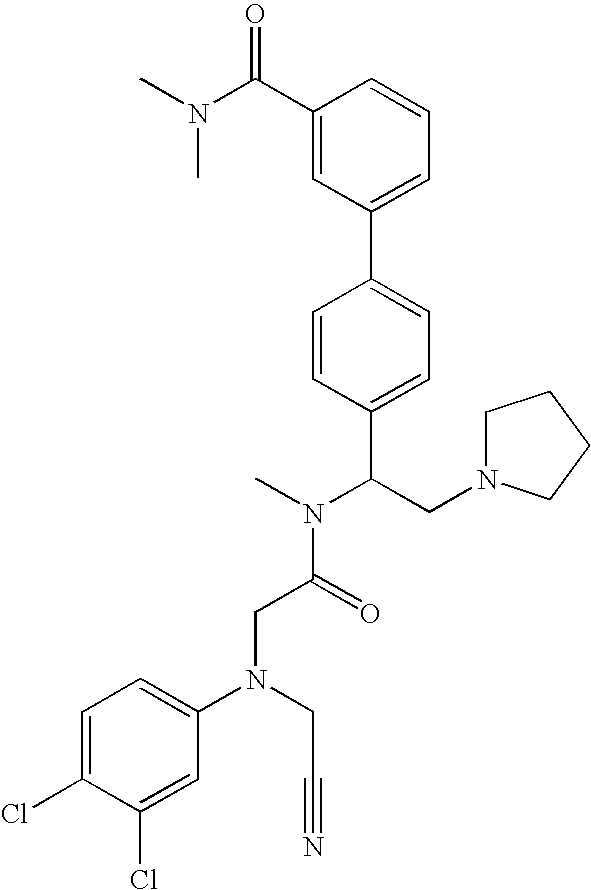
C(C(N(C)C(CN1CCCC1)C1=CC=C(C2=CC=CC(C(N(C)C)=O)=C2)C=C1)=O)N(C1=CC=C(Cl)C(Cl)=C1)CC#N
